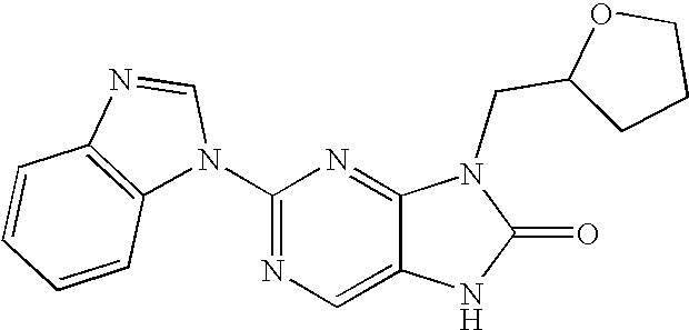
C1(N2C=NC3=C2C=CC=C3)=NC=C2C(=N1)N(CC1CCCO1)C(=O)N2
